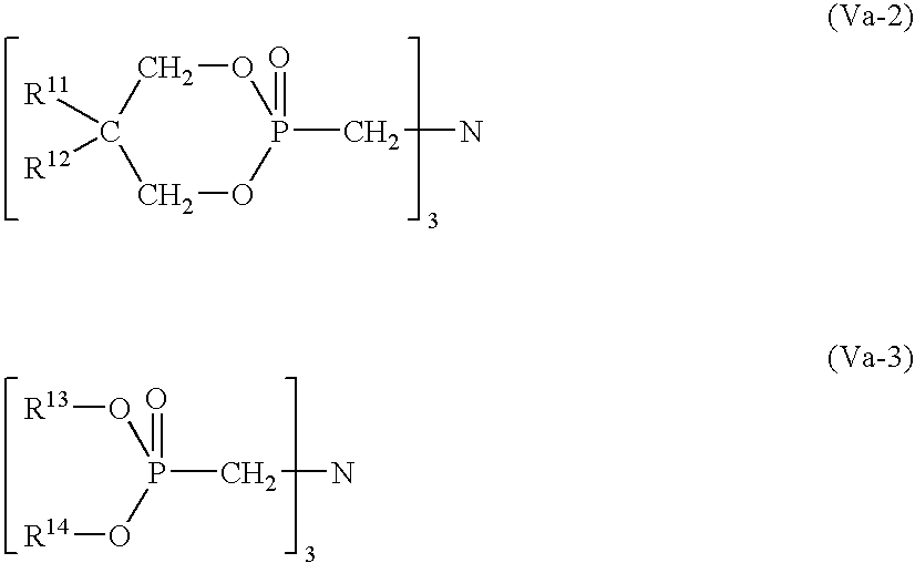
O1CC([R11])([R12])COP1(CN)=O.P(CN)(O[R13])(O[R14])=O
